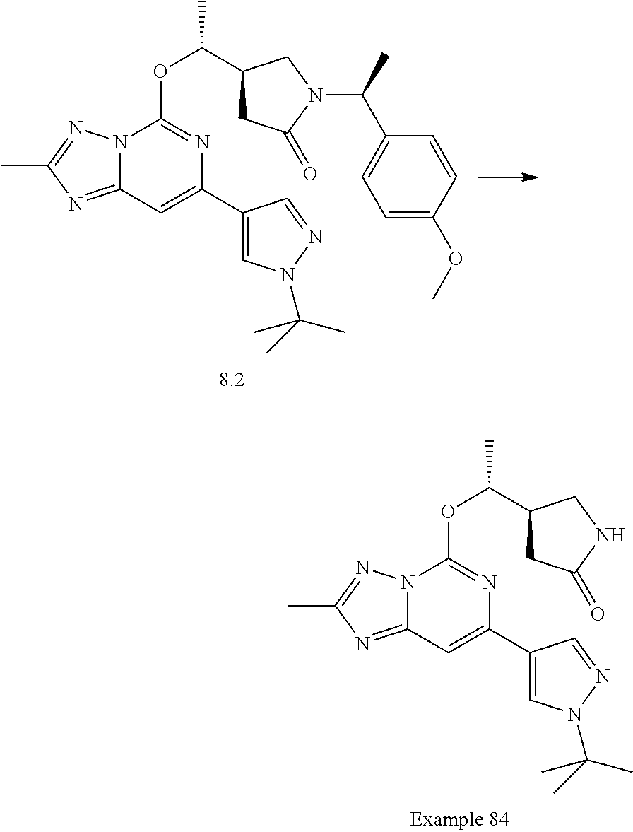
C1=C(C2=CC3=NC(C)=NN3C(OC(C)C3CC(=O)N(C(C4=CC=C(OC)C=C4)C)C3)=N2)C=NN1C(C)(C)C.C1=C(C2=CC3=NC(C)=NN3C(OC(C)C3CC(=O)NC3)=N2)C=NN1C(C)(C)C
